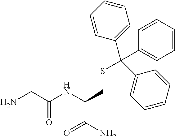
C(C(N)=O)(NC(CN)=O)CSC(C1=CC=CC=C1)(C1=CC=CC=C1)C1=CC=CC=C1
